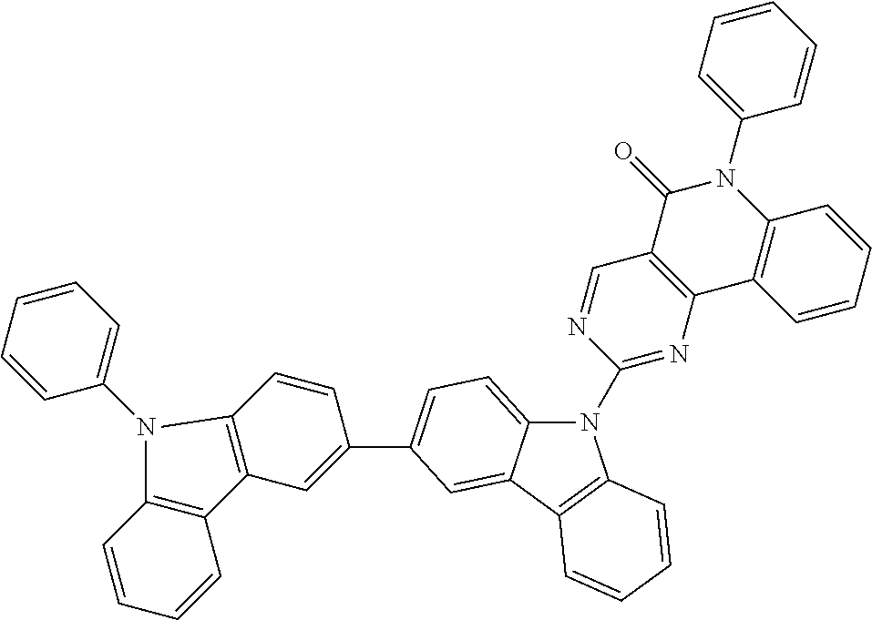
N1(C2=NC3=C(C=N2)C(=O)N(C2=CC=CC=C2)C2=C3C=CC=C2)C2=CC=C(C3=CC4=C(C=C3)N(C3=CC=CC=C3)C3=C4C=CC=C3)C=C2C2=C1C=CC=C2
